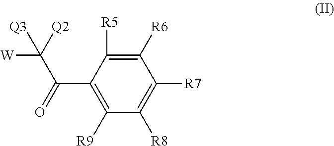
C1([R9])=C(C(C([W])([Q3])[Q2])=O)C([R5])=C([R6])C([R7])=C1[R8]
